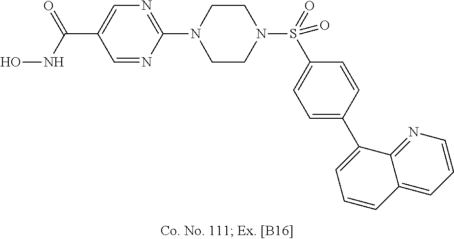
N1(C2=NC=C(C(NO)=O)C=N2)CCN(S(C2=CC=C(C3=CC=CC4=CC=CN=C34)C=C2)(=O)=O)CC1
